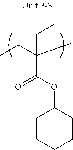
C(C(OC1CCCCC1)=O)(CC)(C)CC
